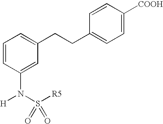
C1=CC=C(CCC2=CC=C([COOH])C=C2)C=C1N(S([R5])(=O)=O)[H]
